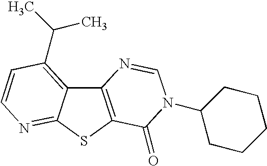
C12=C(SC3=NC=CC(C(C)C)=C13)C(=O)N(C1CCCCC1)C=N2
